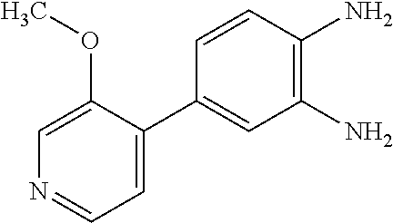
C1(C2=CC=NC=C2OC)=CC(N)=C(N)C=C1
